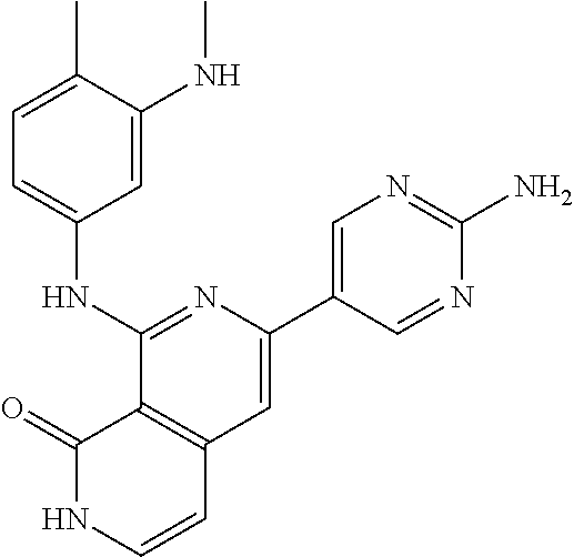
N1=C(NC2=CC=C(C)C(NC)=C2)C2=C(C=C1C1=CN=C(N)N=C1)C=CNC2=O
